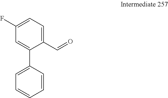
C1(F)=CC=C(C=O)C(C2=CC=CC=C2)=C1
